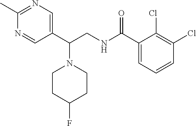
C1CC(F)CCN1C(C1=CN=C(C)N=C1)CNC(C1=CC=CC(Cl)=C1Cl)=O
